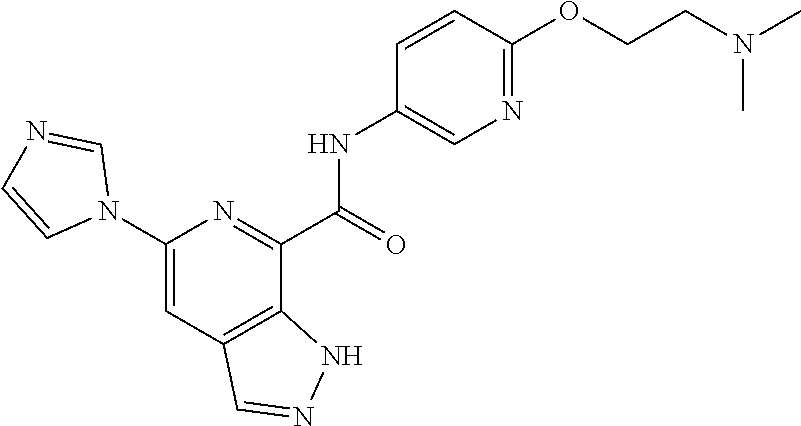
C1(N2C=NC=C2)=CC2=C(C(C(=O)NC3=CN=C(OCCN(C)C)C=C3)=N1)NN=C2
